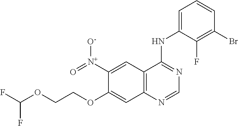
C12=C(N=CN=C1NC1=CC=CC(Br)=C1F)C=C(OCCOC(F)F)C([N+](=O)[O-])=C2
